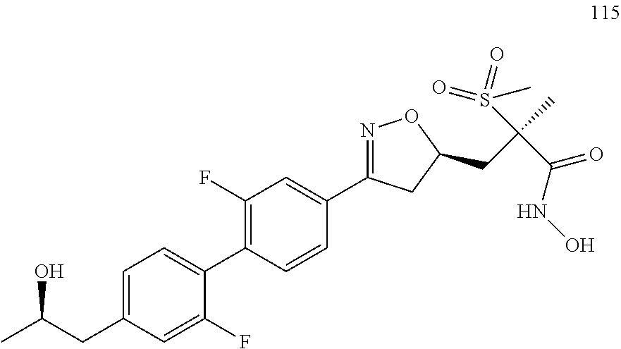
C1(F)=C(C2=CC=C(CC(C)O)C=C2F)C=CC(C2=NOC(CC(C(NO)=O)(S(=O)(C)=O)C)C2)=C1
